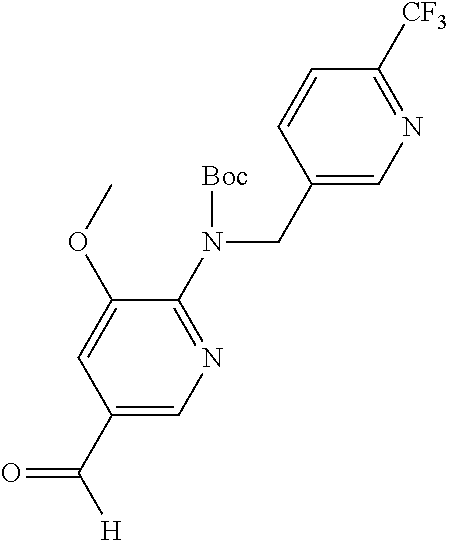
C1(CN(C2=NC=C(C([H])=O)C=C2OC)[Boc])=CN=C([CF3])C=C1
